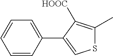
C1=CC(C2=CSC(C)=C2[HOOC])=CC=C1
